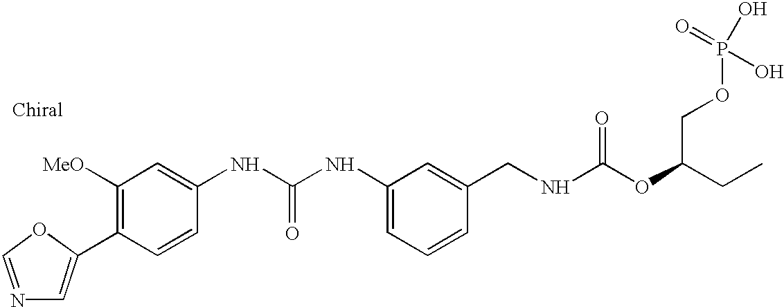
C1=C(C2=C([MeO])C=C(NC(NC3=CC=CC(CNC(OC(CC)COP(O)(=O)O)=O)=C3)=O)C=C2)OC=N1
